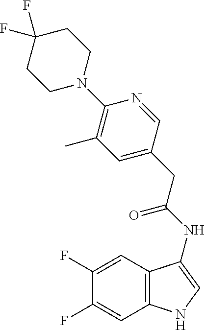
C1(F)=CC2=C(C=C1F)NC=C2NC(=O)CC1=CC(C)=C(N2CCC(F)(F)CC2)N=C1
